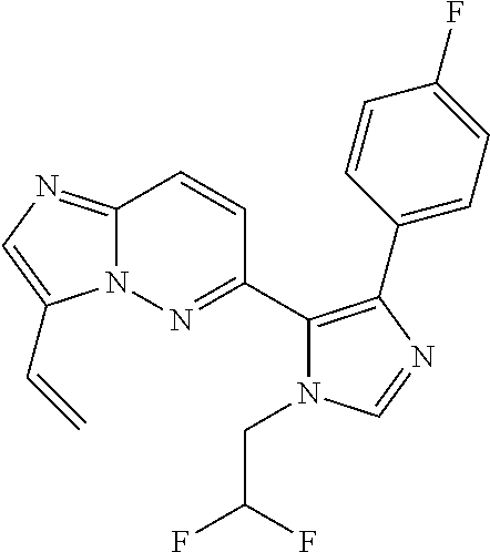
C12=NC=C(C=C)N1N=C(C1=C(C3=CC=C(F)C=C3)N=CN1CC(F)F)C=C2
